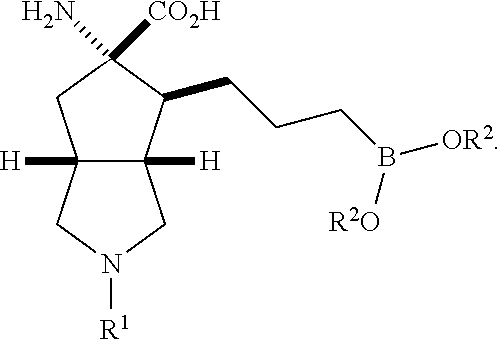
C12([H])C([H])(C(CCCB([OR2])[R2O])C(N)([CO2H])C1)CN([R1])C2
